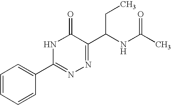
N1C(=O)C(C(NC(C)=O)CC)=NN=C1C1=CC=CC=C1
